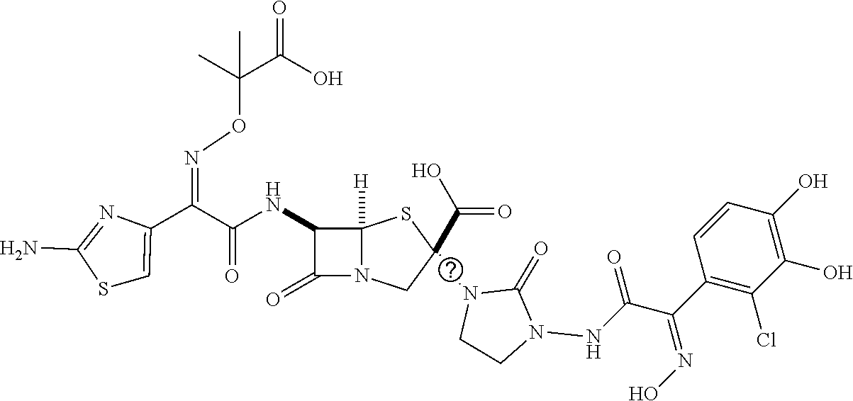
C(=O)(NC1C(=O)N2C1([H])SC(N1CCN(NC(=O)C(C3=C(Cl)C(O)=C(O)C=C3)=NO)C1=O)(C(O)=O)C2)C(C1=CSC(N)=N1)=NOC(C(O)=O)(C)C
